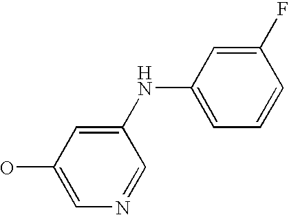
N1=CC(NC2=CC=CC(F)=C2)=CC(O)=C1
